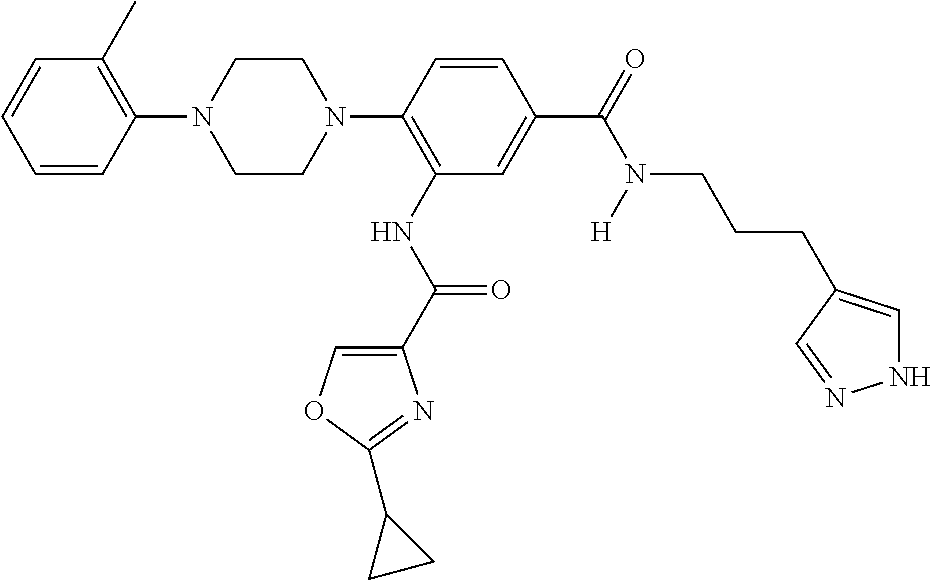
C1=CC(N2CCN(C3=C(NC(=O)C4=COC(C5CC5)=N4)C=C(C(N(CCCC4=CNN=C4)[H])=O)C=C3)CC2)=C(C)C=C1
